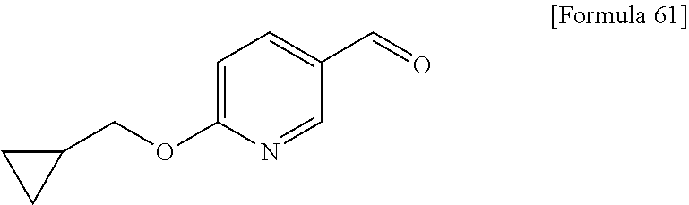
C1=C(OCC2CC2)N=CC(C=O)=C1
